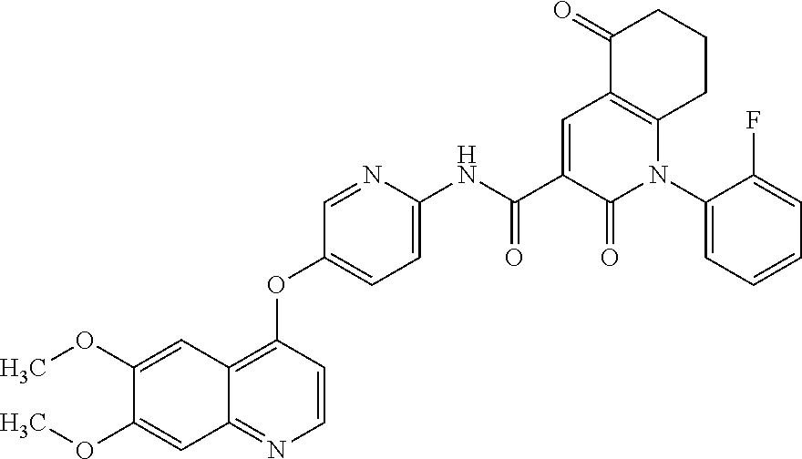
C1(OC)=CC2=C(OC3=CC=C(NC(C4=CC5=C(N(C6=CC=CC=C6F)C4=O)CCCC5=O)=O)N=C3)C=CN=C2C=C1OC
